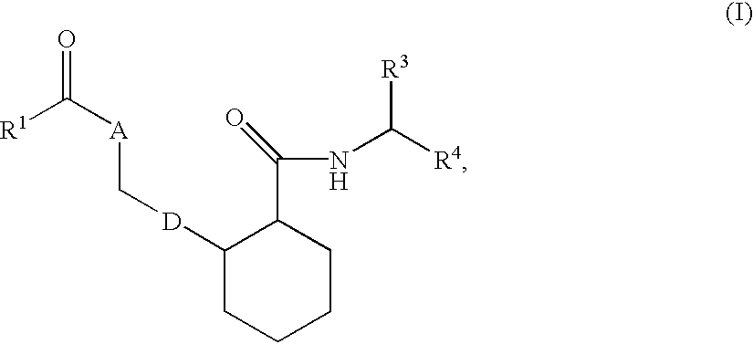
C1([D]C[A]C(=O)[R1])CCCCC1C(NC([R3])[R4])=O
